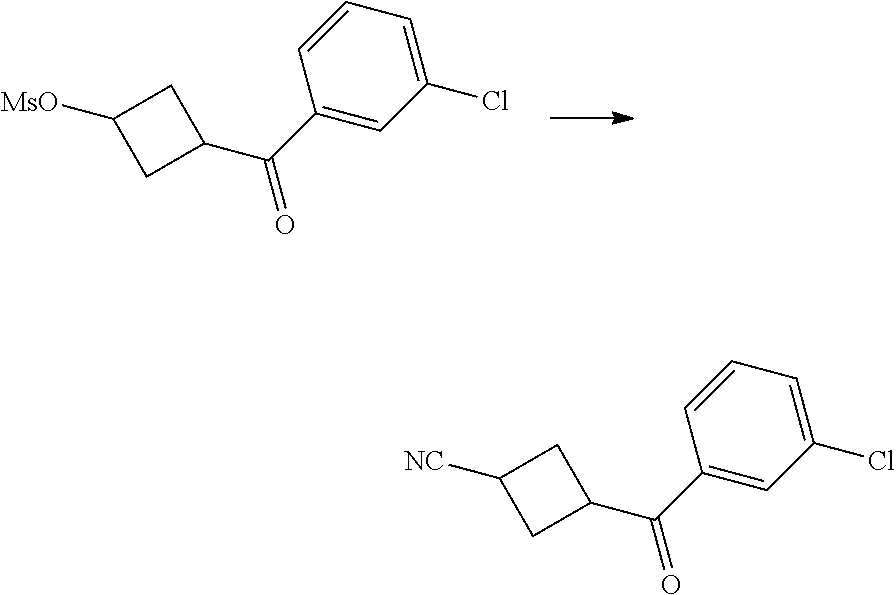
C1([MsO])CC(C(C2=CC(Cl)=CC=C2)=O)C1.C1([NC])CC(C(C2=CC(Cl)=CC=C2)=O)C1
